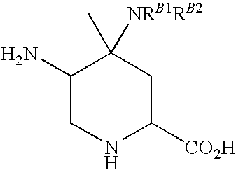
C1(N)CNC([CO2H])CC1(C)[NRB1RB2]
